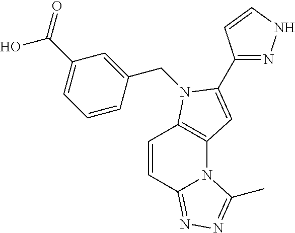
C12=NN=C(C)N1C1=C(C=C2)N(CC2=CC(C(O)=O)=CC=C2)C(C2=NNC=C2)=C1
